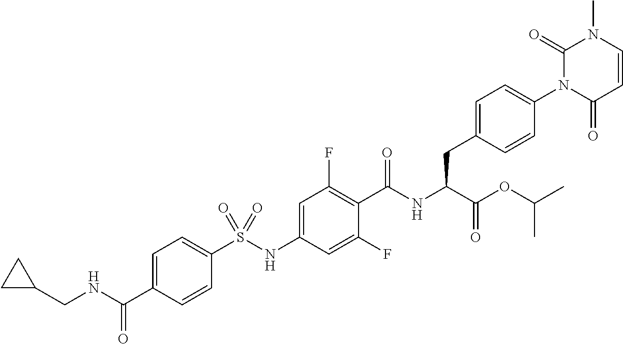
C1=CC(=O)N(C2=CC=C(CC(C(=O)OC(C)C)NC(=O)C3=C(F)C=C(NS(C4=CC=C(C(NCC5CC5)=O)C=C4)(=O)=O)C=C3F)C=C2)C(=O)N1C
